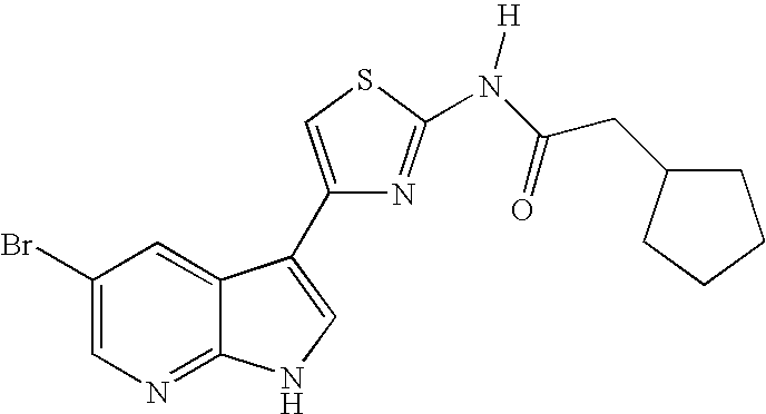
C1(Br)=CN=C2C(=C1)C(C1=CSC(N(C(CC3CCCC3)=O)[H])=N1)=CN2
